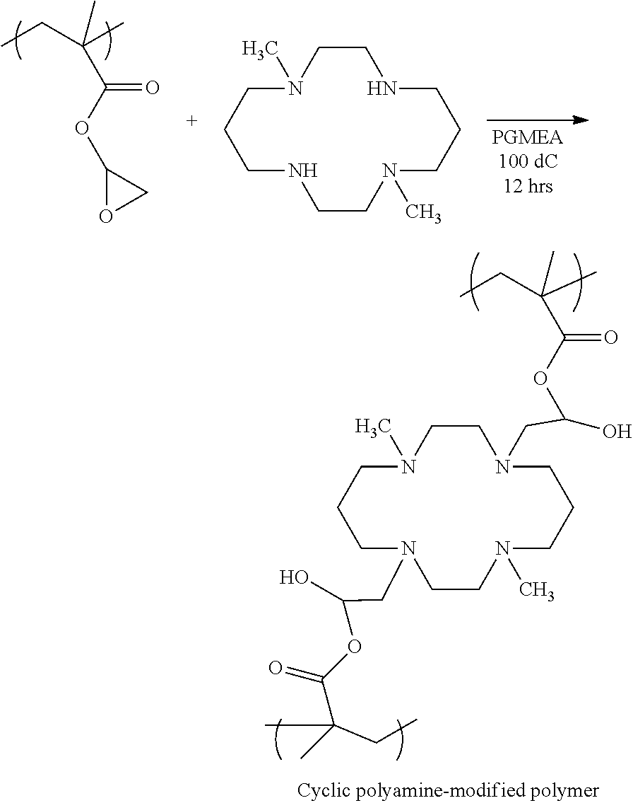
C(C(O)OC(C(C)(CC)C)=O)N1CCN(C)CCCN(CC(O)OC(C(C)(CC)C)=O)CCN(C)CCC1.CCC(C)(C)C(OC1OC1)=O.N1(C)CCCNCCN(C)CCCNCC1
